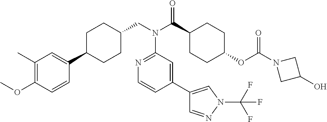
C1(C)=C(OC)C=CC(C2CCC(CN(C3=NC=CC(C4=CN(C(F)(F)F)N=C4)=C3)C(=O)C3CCC(OC(=O)N4CC(O)C4)CC3)CC2)=C1
